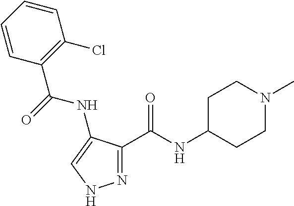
N1=C(C(NC2CCN(C)CC2)=O)C(NC(C2=C(Cl)C=CC=C2)=O)=CN1
